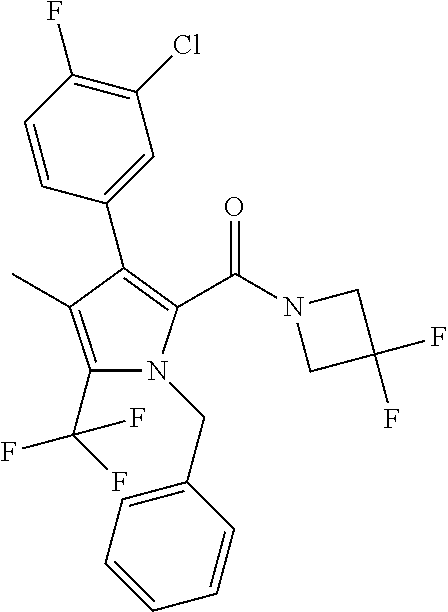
C1(C(F)(F)F)=C(C)C(C2=CC(Cl)=C(F)C=C2)=C(C(N2CC(F)(F)C2)=O)N1CC1=CC=CC=C1
